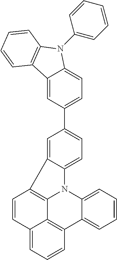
C12=CC(C3=CC=C4C(=C3)C3=C5N4C4=CC=CC=C4C4=C5C(=CC=C4)C=C3)=CC=C1N(C1=CC=CC=C1)C1=C2C=CC=C1
